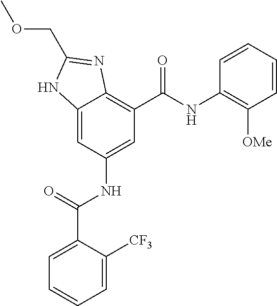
C12=CC(NC(=O)C3=CC=CC=C3[CF3])=CC(C(=O)NC3=C([OMe])C=CC=C3)=C1N=C(COC)N2
